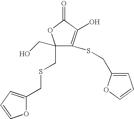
C1(CO)(CSCC2=CC=CO2)C(SCC2=CC=CO2)=C(O)C(=O)O1
